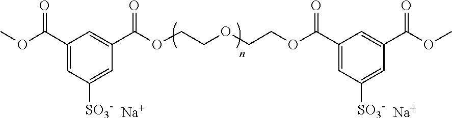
C1(C(OC)=O)=CC([SO3-])=CC(C(OCCOCCOC(C2=CC([SO3-])=CC(C(OC)=O)=C2)=O)=O)=C1.[Na].[Na]
